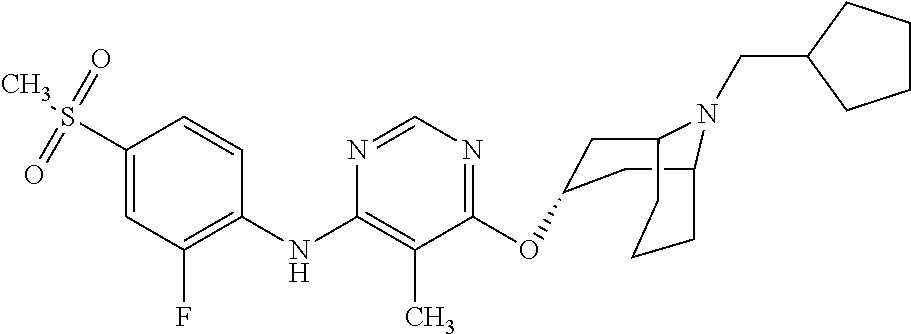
C12CC(OC3=NC=NC(NC4=C(F)C=C(S(C)(=O)=O)C=C4)=C3C)CC(CCC1)N2CC1CCCC1
